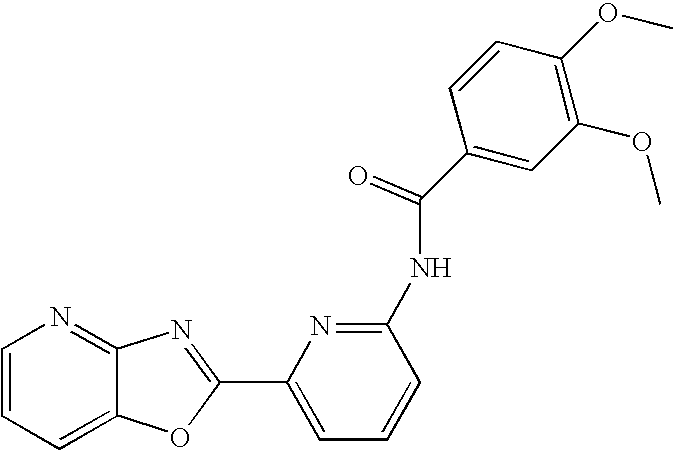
C1=CC=C2C(=N1)N=C(C1=CC=CC(NC(C3=CC(OC)=C(OC)C=C3)=O)=N1)O2
